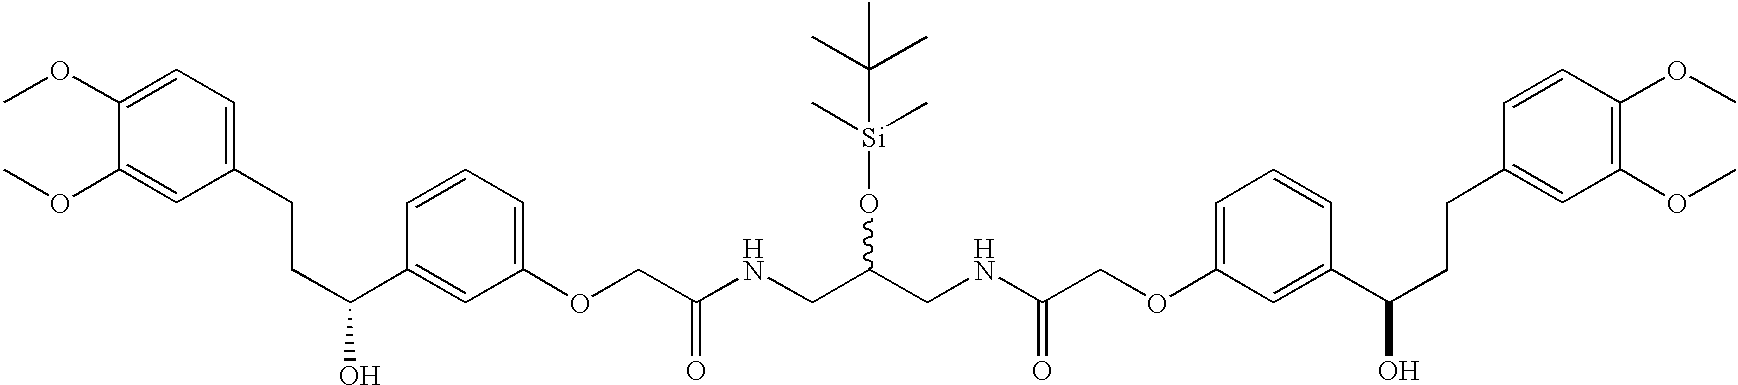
COC1=CC=C(CCC(C2=CC(OCC(NCC(CNC(COC3=CC=CC(C(CCC4=CC(OC)=C(OC)C=C4)O)=C3)=O)O[Si](C)(C)C(C)(C)C)=O)=CC=C2)O)C=C1OC
